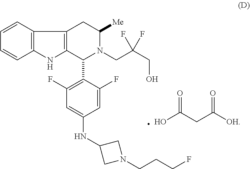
C12=C(C=CC=C1)C1=C(N2)C(C2=C(F)C=C(NC3CN(CCCF)C3)C=C2F)N(CC(CO)(F)F)C([Me])C1.OC(CC([OH])=O)=O
